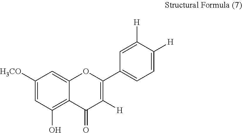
C1([H3CO])=CC(O)=C2C(=C1)OC(C1=CC=C([H])C([H])=C1)=C([H])C2=O
